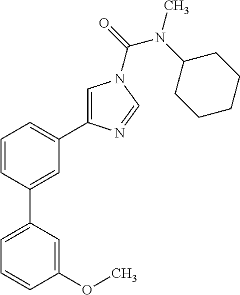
C1=CC(C2=CC=CC(OC)=C2)=CC(C2=CN(C(N(C)C3CCCCC3)=O)C=N2)=C1
